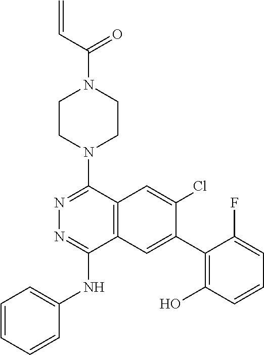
C(N1CCN(C2=NN=C(NC3=CC=CC=C3)C3=C2C=C(Cl)C(C2=C(O)C=CC=C2F)=C3)CC1)(C=C)=O
